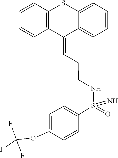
FC(F)(F)OC1=CC=C(S(NCCC=C2C3=CC=CC=C3SC3=C2C=CC=C3)(=N)=O)C=C1
